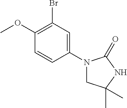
BrC1=C(OC)C=CC(N2CC(C)(C)NC2=O)=C1
